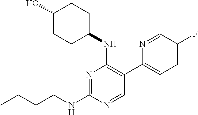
N1=C(NCCCC)N=CC(C2=CC=C(F)C=N2)=C1NC1CCC(O)CC1
